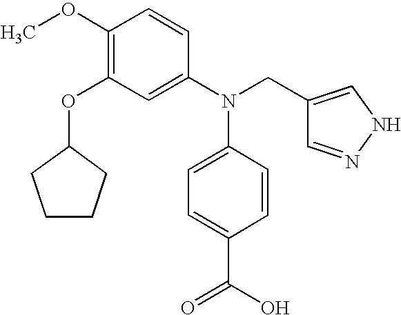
C1(OC)=C(OC2CCCC2)C=C(N(CC2=CNN=C2)C2=CC=C(C(=O)O)C=C2)C=C1
